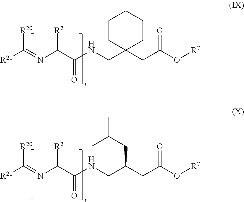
C1CC(CNC(C(N=C([R21])[R20])[R2])=O)(CC(O[R7])=O)CCC1.C(CNC(C(N=C([R21])[R20])[R2])=O)(CC(O[R7])=O)CC(C)C
